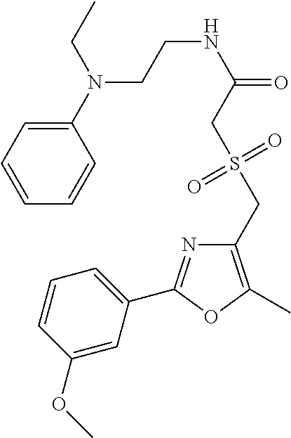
C1=CC(OC)=CC(C2=NC(CS(CC(NCCN(C3=CC=CC=C3)CC)=O)(=O)=O)=C(C)O2)=C1
